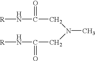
[R]NC(=O)CN(C)CC(N[R])=O
